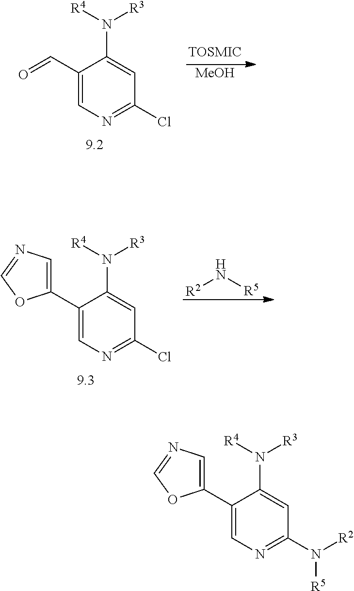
[MeOH].C1(C=O)=CN=C(Cl)C=C1N([R4])[R3].C1(C2=CN=CO2)=CN=C(Cl)C=C1N([R4])[R3].[R2]N[R5].C1(C2=CN=CO2)=CN=C(N([R2])[R5])C=C1N([R4])[R3]
